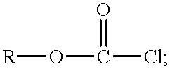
[R]OC(Cl)=O
